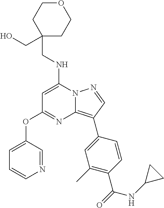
C(NC1=CC(OC2=CC=CN=C2)=NC2=C(C3=CC(C)=C(C(=O)NC4CC4)C=C3)C=NN12)C1(CO)CCOCC1
